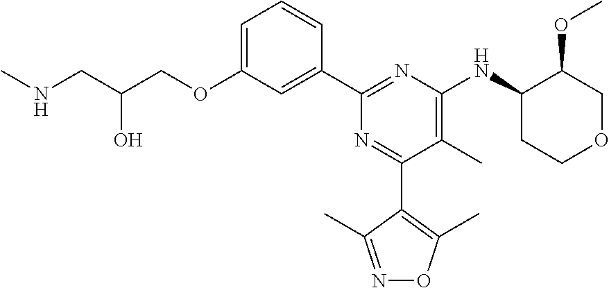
C1=C(OCC(CNC)O)C=C(C2=NC(NC3CCOCC3OC)=C(C)C(C3=C(C)ON=C3C)=N2)C=C1
